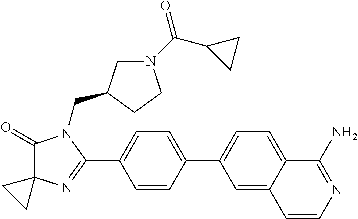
C1(=O)C2(N=C(C3=CC=C(C4=CC=C5C(=C4)C=CN=C5N)C=C3)N1CC1CN(C(C3CC3)=O)CC1)CC2
